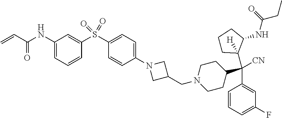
C1(S(C2=CC(NC(C=C)=O)=CC=C2)(=O)=O)=CC=C(N2CC(CN3CCC(C(C4=CC(F)=CC=C4)([CN])C4([H])CCCC4NC(=O)CC)CC3)C2)C=C1
